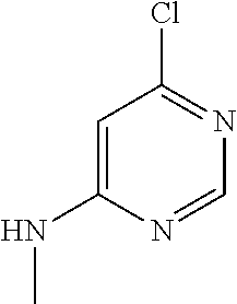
C1=C(NC)N=CN=C1Cl
